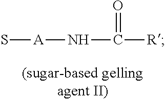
S[A]NC([R])=O
